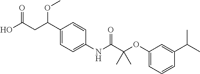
C1(C(CC(O)=O)OC)=CC=C(NC(C(OC2=CC=CC(C(C)C)=C2)(C)C)=O)C=C1
